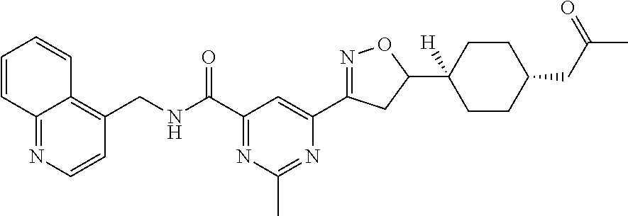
C12=NC=CC(CNC(C3=NC(C)=NC(C4=NOC(C5([H])CCC(CC(C)=O)CC5)C4)=C3)=O)=C1C=CC=C2
